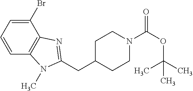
C1(Br)=CC=CC2=C1N=C(CC1CCN(C(=O)OC(C)(C)C)CC1)N2C
